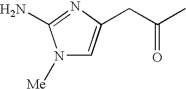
N1([Me])C=C(CC(=O)C)N=C1N
